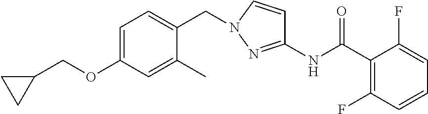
C1(C(NC2=NN(CC3=CC=C(OCC4CC4)C=C3C)C=C2)=O)=C(F)C=CC=C1F
